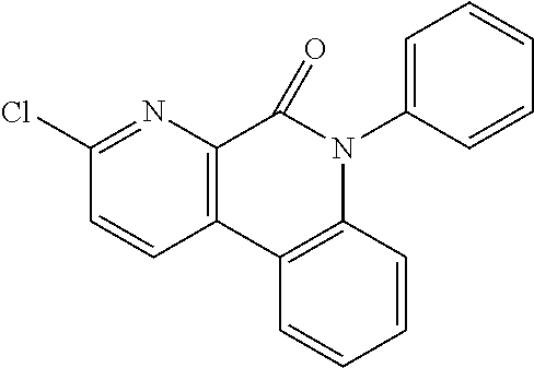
C12=C(C3=C(N(C4=CC=CC=C4)C1=O)C=CC=C3)C=CC(Cl)=N2
